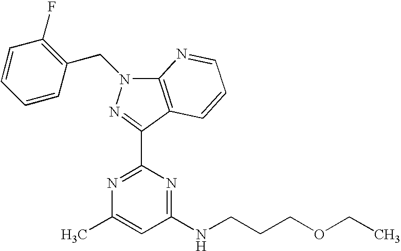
C1=CC(CN2C3=C(C(C4=NC(C)=CC(NCCCOCC)=N4)=N2)C=CC=N3)=C(F)C=C1
